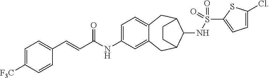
C1(NC(C=CC2=CC=C([F3C])C=C2)=O)=CC=C2C(=C1)CC1C(NS(=O)(=O)C3=CC=C(Cl)S3)C(C2)CC1
